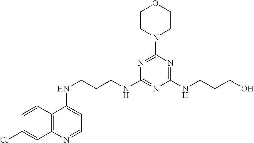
C1=CC2=C(C=C1Cl)N=CC=C2NCCCNC1=NC(NCCCO)=NC(N2CCOCC2)=N1
